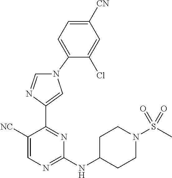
N1(C2=CC=C([CN])C=C2Cl)C=NC(C2=NC(NC3CCN(S(C)(=O)=O)CC3)=NC=C2[NC])=C1
